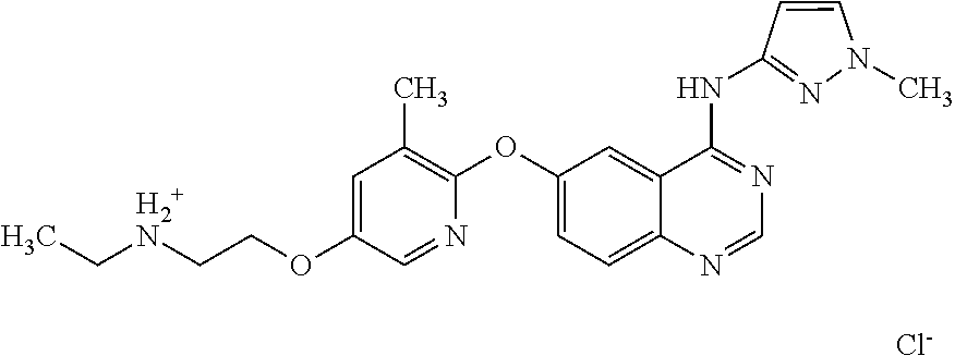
[Cl-].C([H2+N]CCOC1=CC(C)=C(OC2=CC=C3C(=C2)C(NC2=NN(C)C=C2)=NC=N3)N=C1)C
